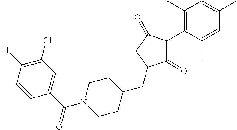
C1(=O)C(C2=C(C)C=C(C)C=C2C)C(=O)CC1CC1CCN(C(C2=CC(Cl)=C(Cl)C=C2)=O)CC1
